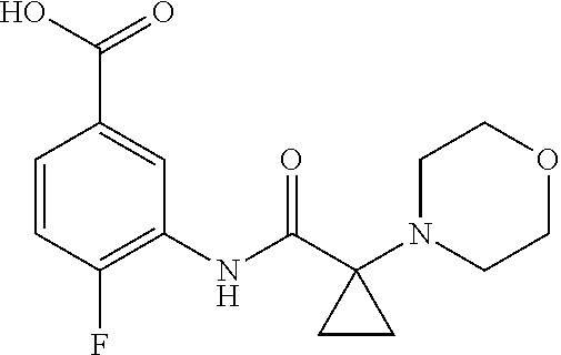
C1(NC(C2(N3CCOCC3)CC2)=O)=C(F)C=CC(C(O)=O)=C1
